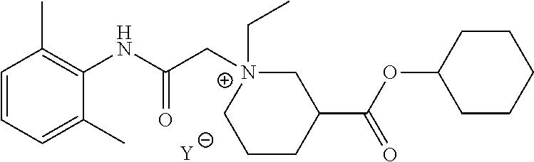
[Y].C1=CC=C(C)C(NC(C[N+]2(CC)CC(C(OC3CCCCC3)=O)CCC2)=O)=C1C
